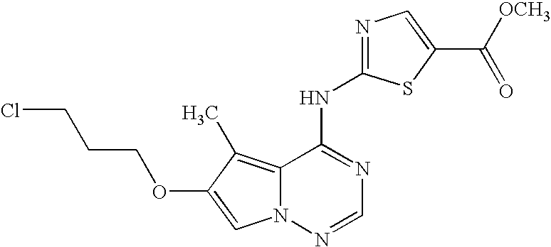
ClCCCOC1=CN2C(=C1C)C(NC1=NC=C(C([OCH3])=O)S1)=NC=N2
